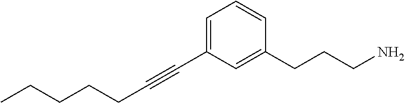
C(CC#CC1=CC=CC(CCCN)=C1)CCC
